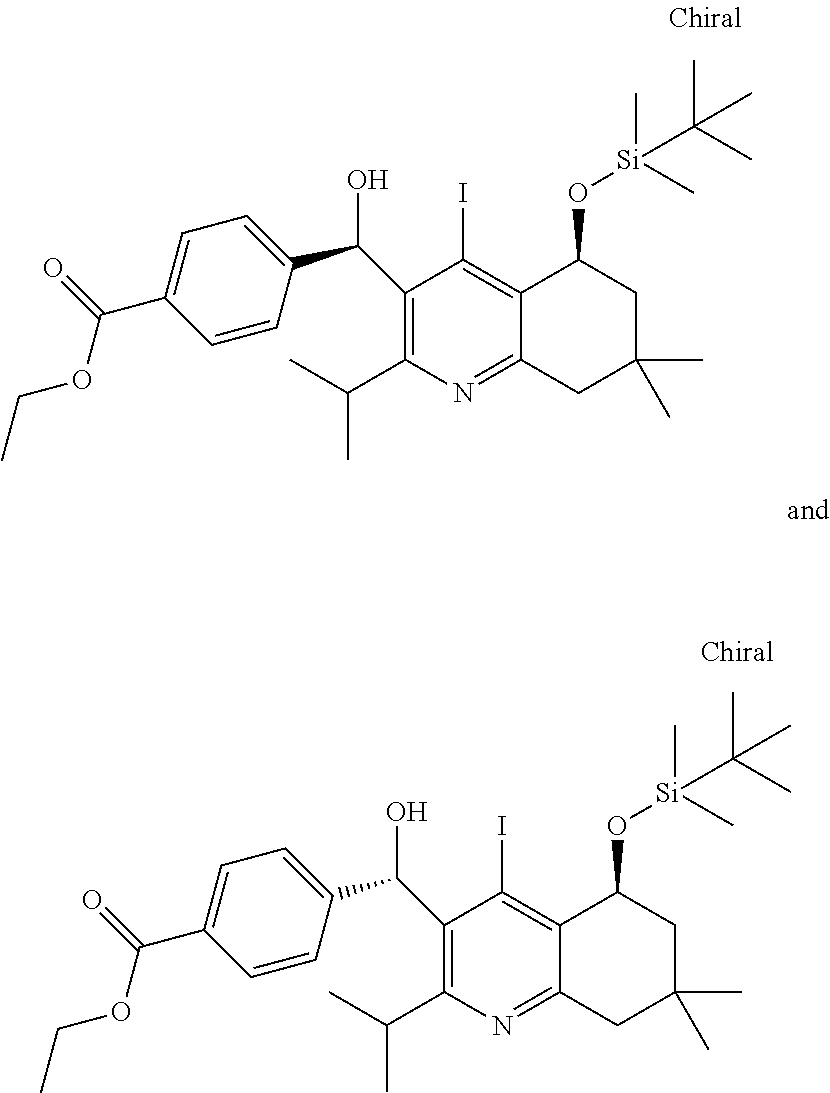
C1(C(C2=CC=C(C(OCC)=O)C=C2)O)=C(C(C)C)N=C2C(=C1I)C(O[Si](C)(C)C(C)(C)C)CC(C)(C)C2.C1(C(C2=CC=C(C(OCC)=O)C=C2)O)=C(C(C)C)N=C2C(=C1I)C(O[Si](C)(C)C(C)(C)C)CC(C)(C)C2
